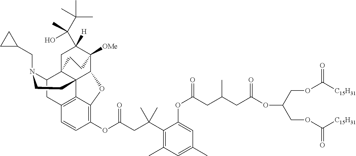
C1(C(CC(OC2=C3C4=C(C=C2)CC2C56CC([H])(C(O)(C(C)(C)C)C)C([OMe])(C(O3)C45CCN2CC2CC2)CC6)=O)(C)C)=C(C)C=C(C)C=C1OC(=O)CC(CC(OC(COC([C15H31])=O)COC([C15H31])=O)=O)C
